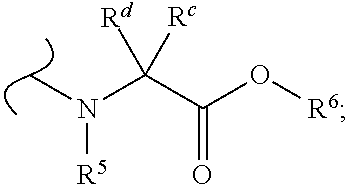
CN([R5])C(C(O[R6])=O)([Rd])[Rc]
